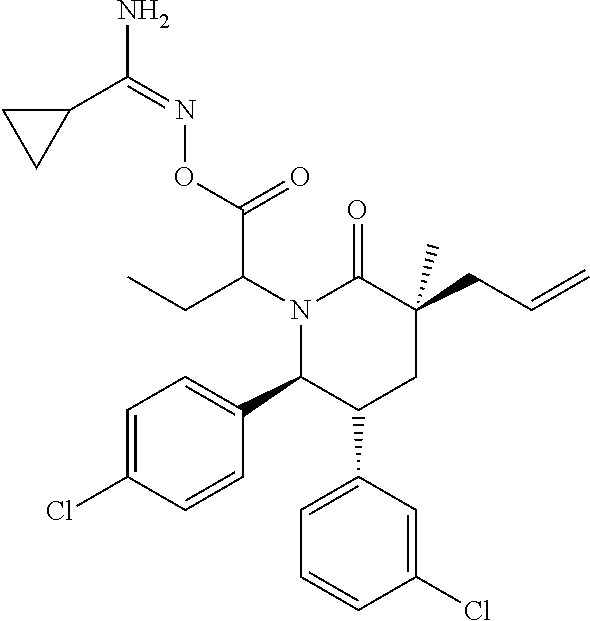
N1(C(C(ON=C(N)C2CC2)=O)CC)C(C2=CC=C(Cl)C=C2)C(C2=CC=CC(Cl)=C2)CC(CC=C)(C)C1=O
